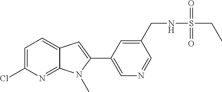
C1=C(Cl)N=C2C(=C1)C=C(C1=CN=CC(CNS(=O)(=O)CC)=C1)N2C
